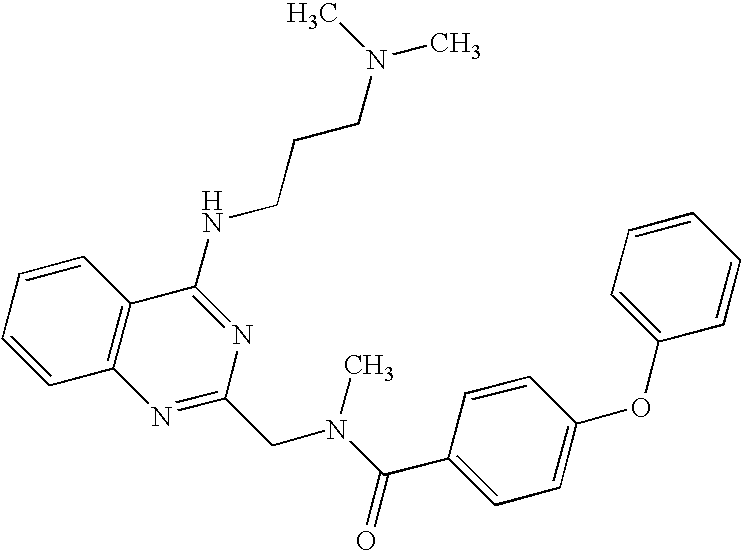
C1=CC=CC2=C1N=C(CN(C(=O)C1=CC=C(OC3=CC=CC=C3)C=C1)C)N=C2NCCCN(C)C
